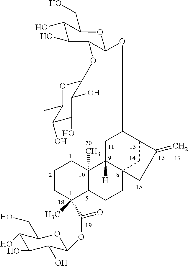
C1CC(C)(C(=O)OC2C(O)C(O)C(O)C(CO)O2)C2C(C)(C1)C1([H])C3(CC2)CC(C(=C)C3)C(OC2C(OC3OC(C)C(O)C(O)C3O)C(O)C(O)C(CO)O2)C1
